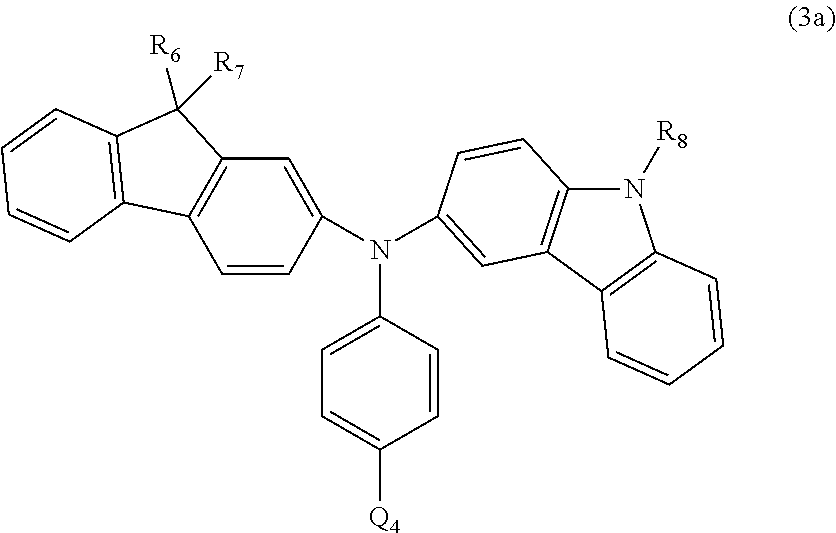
C1=CC(N(C2=CC3=C(N([R8])C4=C3C=CC=C4)C=C2)C2=CC=C([Q4])C=C2)=CC2=C1C1=C(C2([R6])[R7])C=CC=C1
